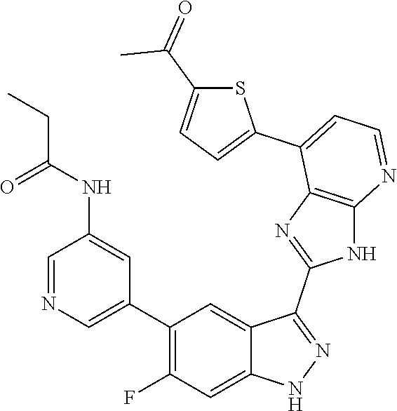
C1=NC=C(C2=C(F)C=C3C(=C2)C(C2=NC4=C(N2)N=CC=C4C2=CC=C(C(=O)C)S2)=NN3)C=C1NC(=O)CC
